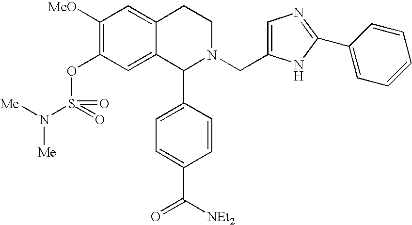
C1([MeO])=C(OS(N([Me])[Me])(=O)=O)C=C2C(=C1)CCN(CC1=CN=C(C3=CC=CC=C3)N1)C2C1=CC=C(C([NEt2])=O)C=C1
